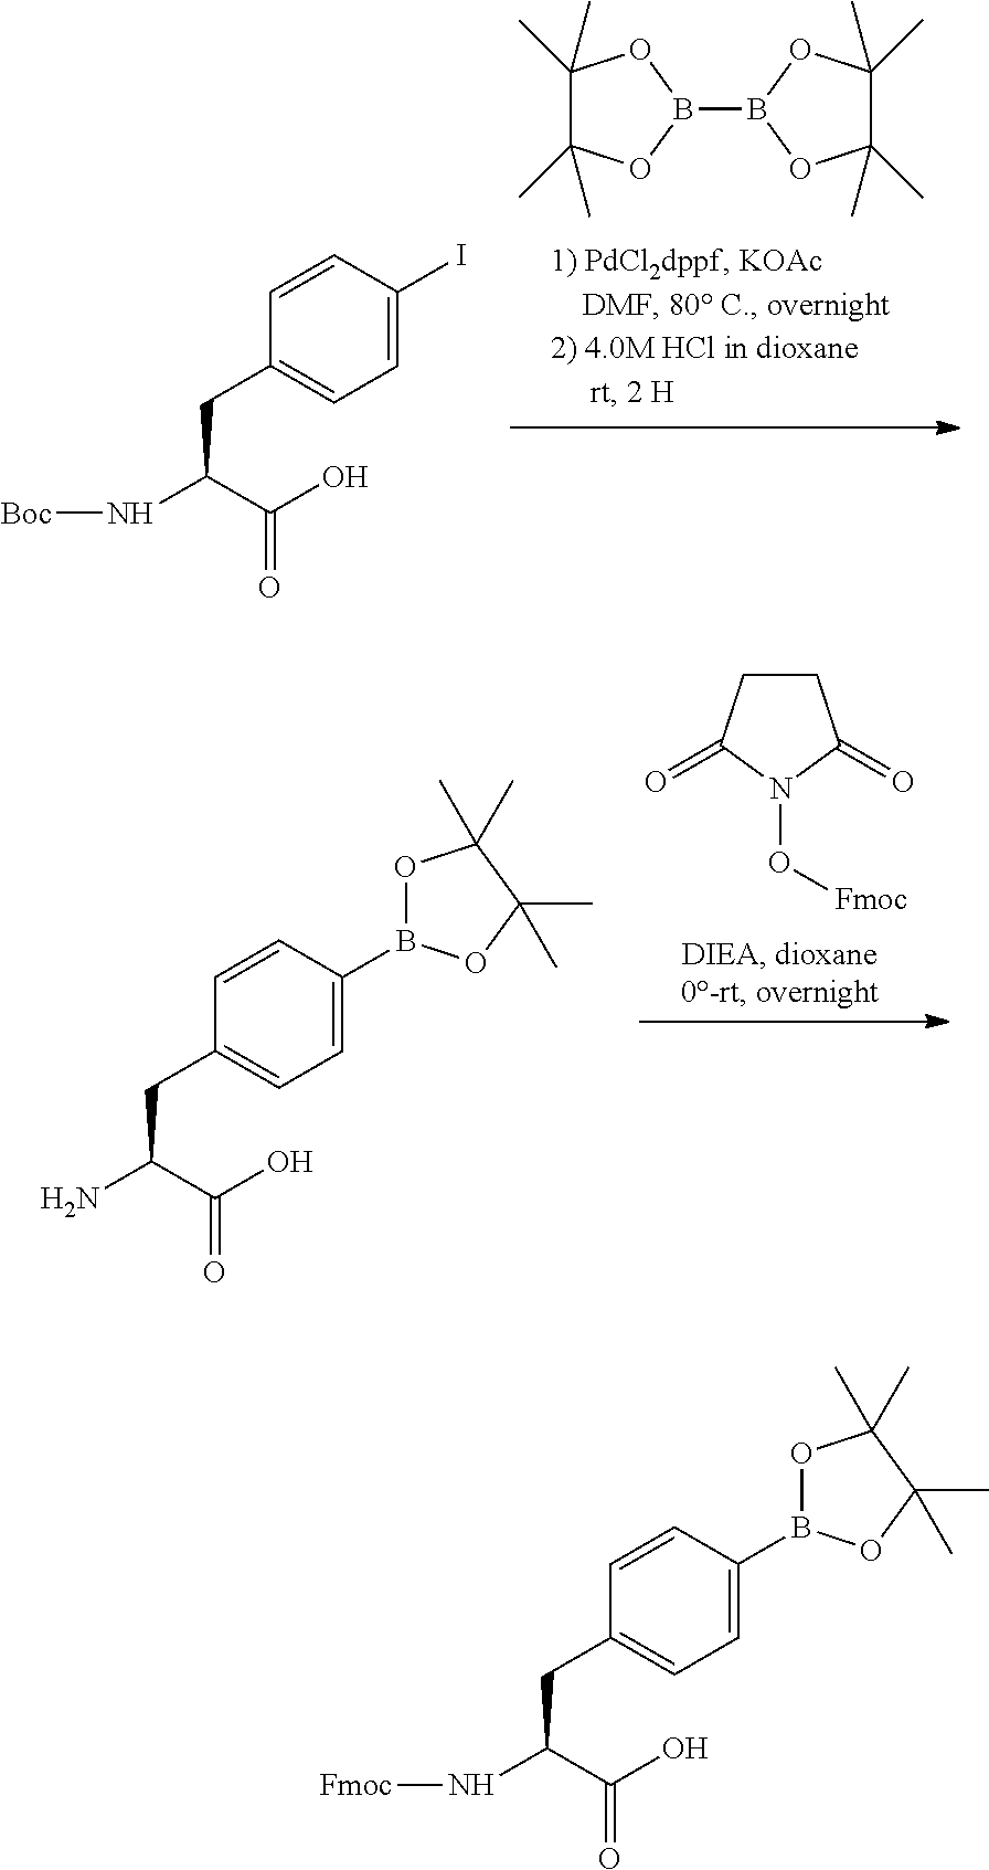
C1(C)(C)C(C)(C)OB(B2OC(C)(C)C(C)(C)O2)O1.C1=C(I)C=CC(CC(N[Boc])C(O)=O)=C1.C1CC(=O)N(O[Fmoc])C1=O.C1=C(B2OC(C)(C)C(C)(C)O2)C=CC(CC(N)C(O)=O)=C1.C1=C(B2OC(C)(C)C(C)(C)O2)C=CC(CC(N[Fmoc])C(O)=O)=C1
